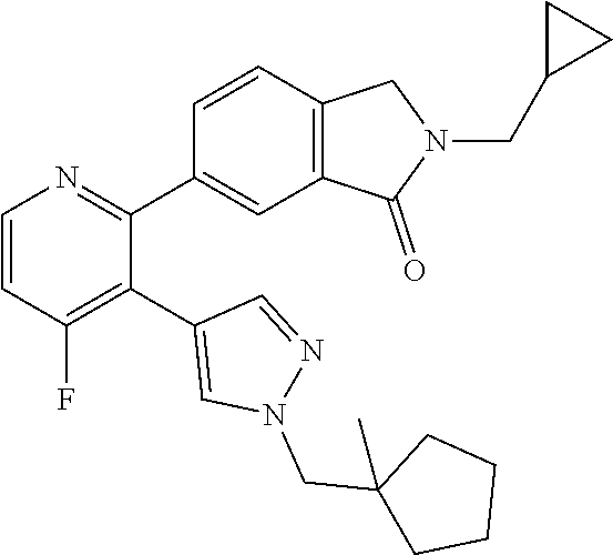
C1=CC(F)=C(C2=CN(CC3(C)CCCC3)N=C2)C(C2=CC3=C(C=C2)CN(CC2CC2)C3=O)=N1
